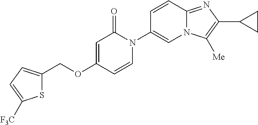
C1(COC2=CC(=O)N(C3=CN4C(=NC(C5CC5)=C4[Me])C=C3)C=C2)=CC=C([F3C])S1
